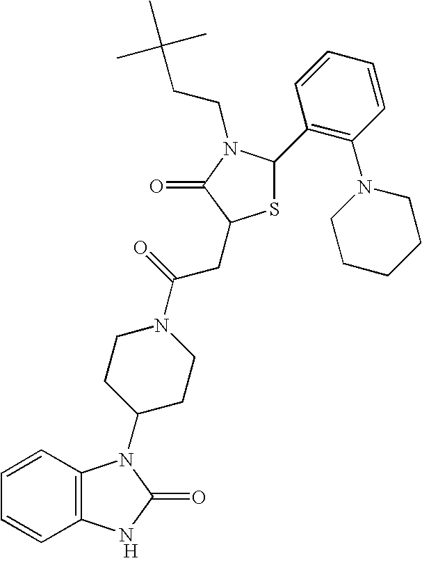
[H].C12=C(C=CC=C1)N(C1CCN(C(=O)CC3SC(C4=C(N5CCCCC5)C=CC=C4)N(CCC(C)(C)C)C3=O)CC1)C(=O)N2
